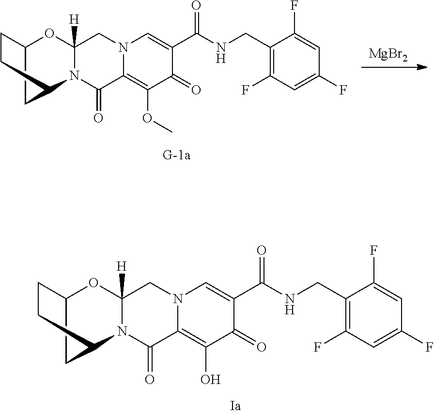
C12CCC(N3C([H])(CN4C=C(C(NCC5=C(F)C=C(F)C=C5F)=O)C(=O)C(O)=C4C3=O)O1)CC2.C12CCC(N3C([H])(CN4C=C(C(NCC5=C(F)C=C(F)C=C5F)=O)C(=O)C(OC)=C4C3=O)O1)CC2.[MgBr2]
